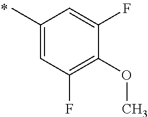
C1(C)=CC(F)=C(OC)C(F)=C1
